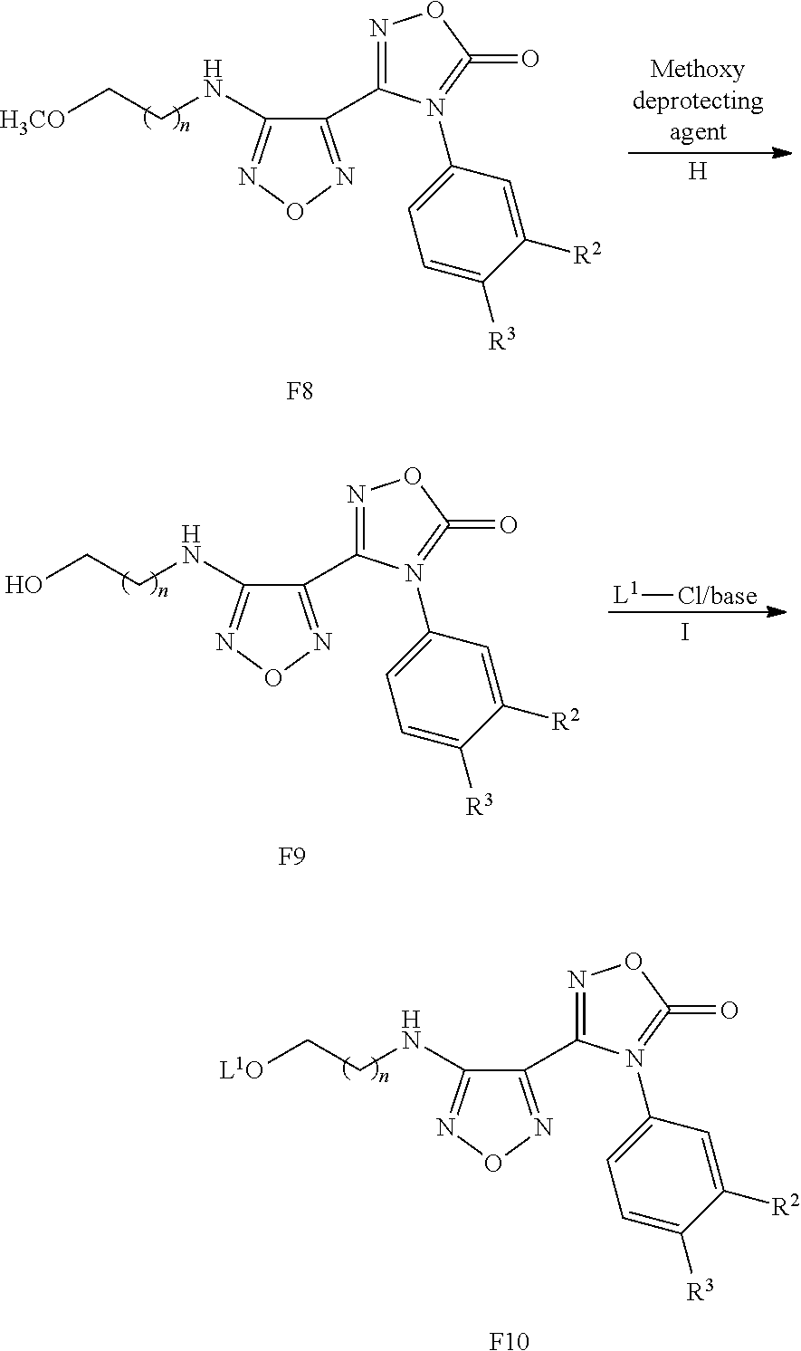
C1(C2=NOC(=O)=N2C2=CC=C([R3])C([R2])=C2)=NON=C1NCC[H3CO].[F8].[H].C1(C2=NOC(=O)=N2C2=CC=C([R3])C([R2])=C2)=NON=C1NCCO.[L1][Cl/base].I.[F9].C1(C2=NOC(=O)=N2C2=CC=C([R3])C([R2])=C2)=NON=C1NCC[L1O].[F10]
